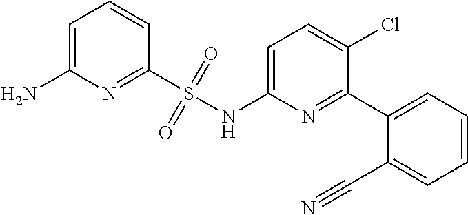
C1=C(N)N=C(S(NC2=CC=C(Cl)C(C3=CC=CC=C3C#N)=N2)(=O)=O)C=C1
